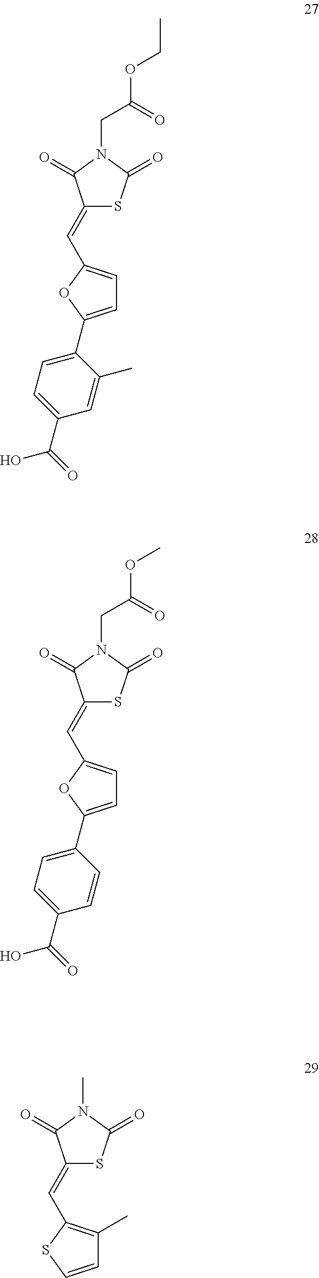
C1(=CC2=CC=C(C3=CC=C(C(=O)O)C=C3C)O2)SC(=O)N(CC(OCC)=O)C1=O.C1(=CC2=CC=C(C3=CC=C(C(=O)O)C=C3)O2)SC(=O)N(CC(OC)=O)C1=O.C1(=CC2=C(C)C=CS2)SC(=O)N(C)C1=O
